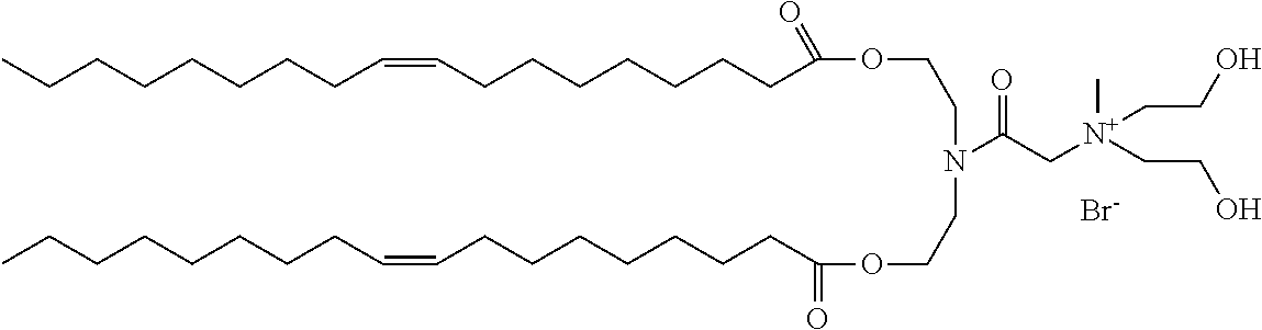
CCCCCCCCC=CCCCCCCCC(OCCN(CCOC(CCCCCCCC=CCCCCCCCC)=O)C(C[N+](CCO)(C)CCO)=O)=O.[Br-]
